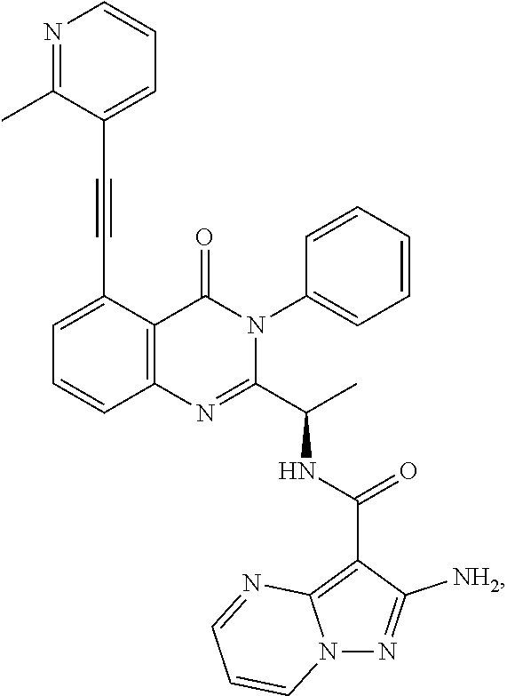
C1=C(C#CC2=CC=CN=C2C)C2=C(C=C1)N=C(C(C)NC(C1=C3N(N=C1[NH2])C=CC=N3)=O)N(C1=CC=CC=C1)C2=O
